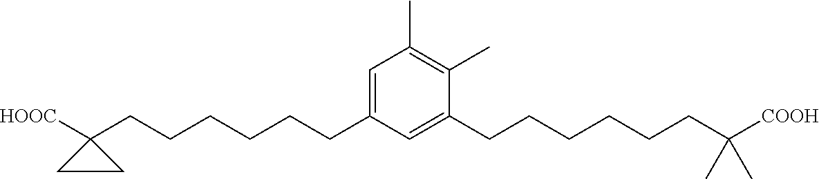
C1=C(CCCCCCC2([HOOC])CC2)C=C(CCCCCCC(C)(C)[COOH])C(C)=C1C
